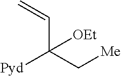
C=CC([Pyd])(C[Me])[OEt]
